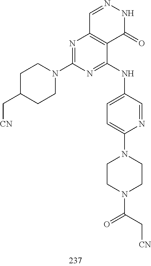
C1=NNC(=O)C2=C1N=C(N1CCC(C[CN])CC1)N=C2NC1=CC=C(N2CCN(C(C[CN])=O)CC2)N=C1
